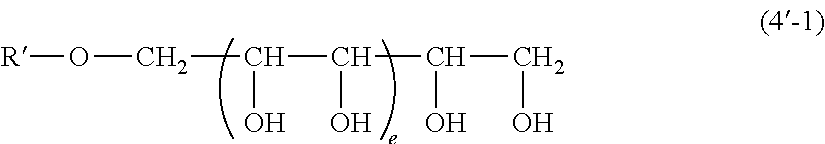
[R]OCC(C(O)C(CO)O)O
